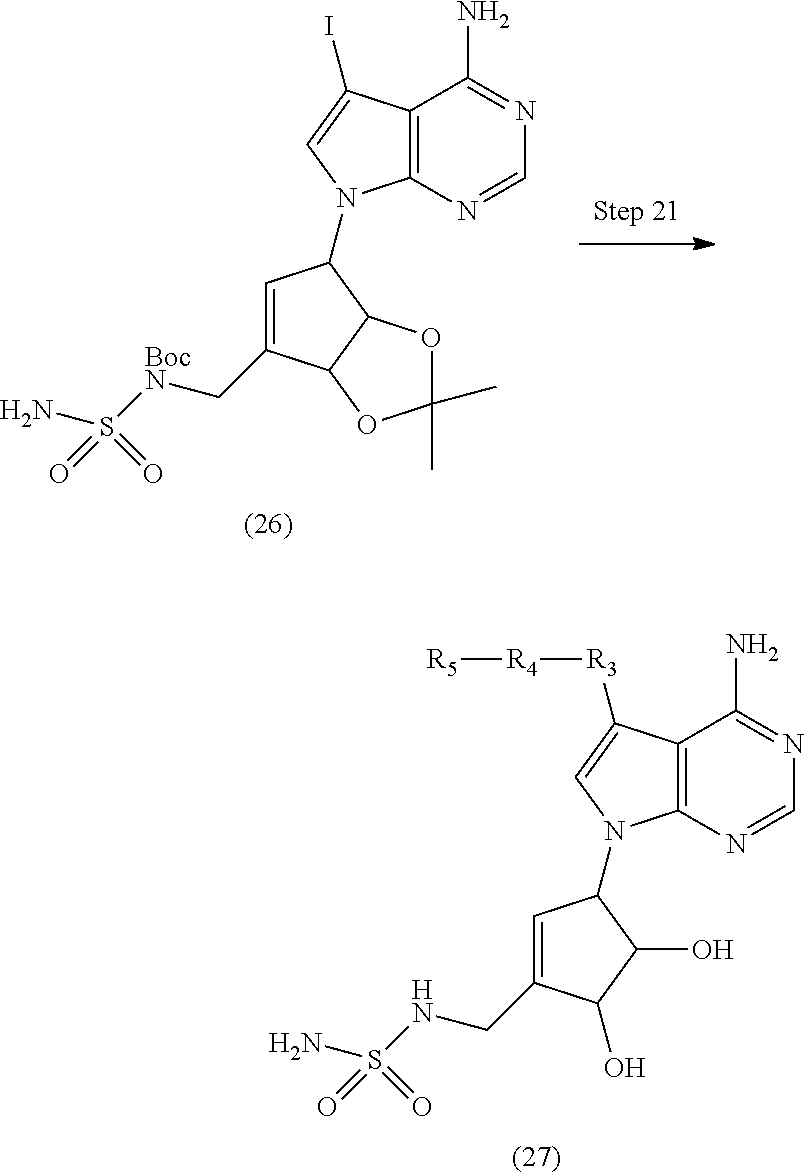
C12=C(N=CN=C1N)N(C1C=C(C[BocN]S(N)(=O)=O)C3C1OC(C)(C)O3)C=C2I.C12=C(N=CN=C1N)N(C1C=C(CNS(N)(=O)=O)C(O)C1O)C=C2[R3][R4][R5]
